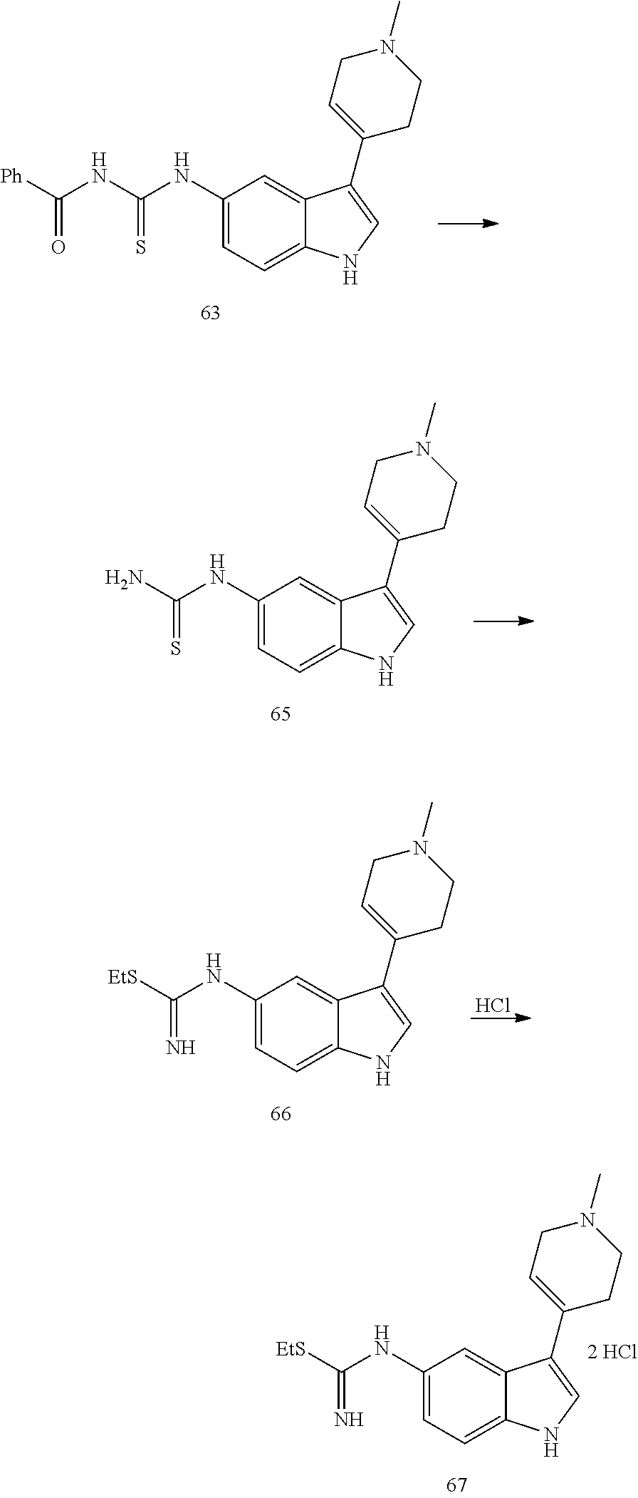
C1(NC(=N)[EtS])=CC=C2C(=C1)C(C1=CCN(C)CC1)=CN2.C1(NC(=S)NC([Ph])=O)=CC=C2C(=C1)C(C1=CCN(C)CC1)=CN2.C1(NC(=S)N)=CC=C2C(=C1)C(C1=CCN(C)CC1)=CN2.Cl.C1(NC(=N)[EtS])=CC=C2C(=C1)C(C1=CCN(C)CC1)=CN2
